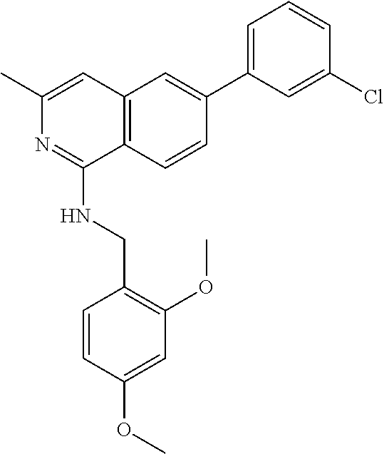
C1=C(C2=CC3=C(C(NCC4=C(OC)C=C(OC)C=C4)=NC(C)=C3)C=C2)C=C(Cl)C=C1
